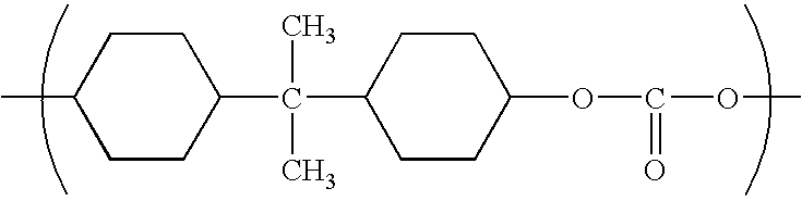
CC1CCC(C(C)(C)C2CCC(OC(=O)OC)CC2)CC1
